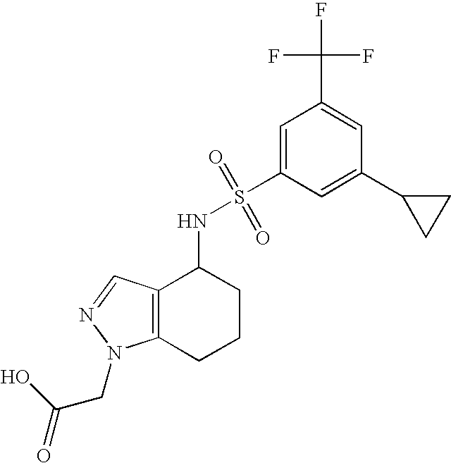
C1(C2CC2)=CC(S(=O)(=O)NC2C3=C(CCC2)N(CC(=O)O)N=C3)=CC(C(F)(F)F)=C1
